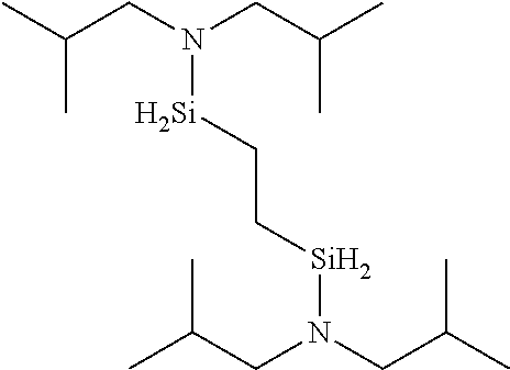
N([Si]CC[Si]N(CC(C)C)CC(C)C)(CC(C)C)CC(C)C
